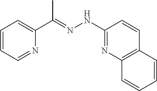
C1=NC(C(=NNC2=NC3=C(C=C2)C=CC=C3)C)=CC=C1
